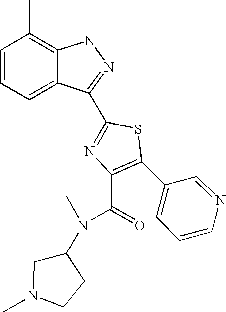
C1=CC=C2C(=C1C)NN=C2C1=NC(C(N(C2CN(C)CC2)C)=O)=C(C2=CC=CN=C2)S1
